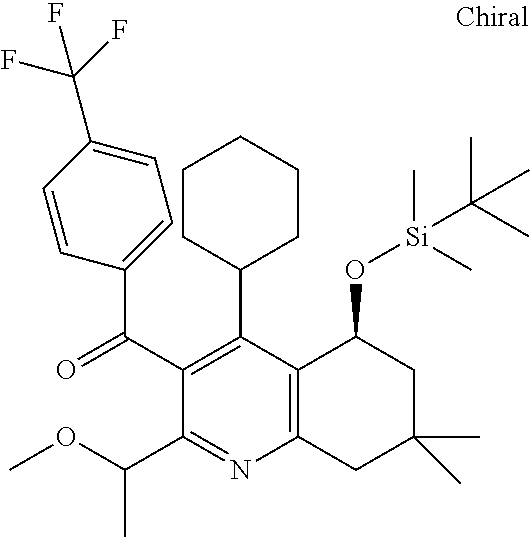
O=C(C1=C(C2CCCCC2)C2=C(N=C1C(OC)C)CC(C)(C)CC2O[Si](C)(C)C(C)(C)C)C1=CC=C(C(F)(F)F)C=C1
